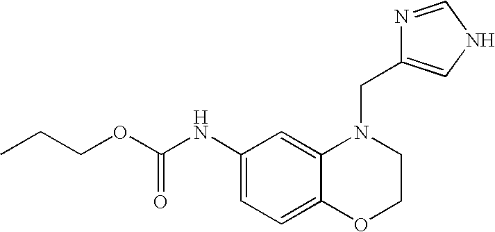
C1(NC(OCCC)=O)=CC=C2C(=C1)N(CC1=CNC=N1)CCO2
